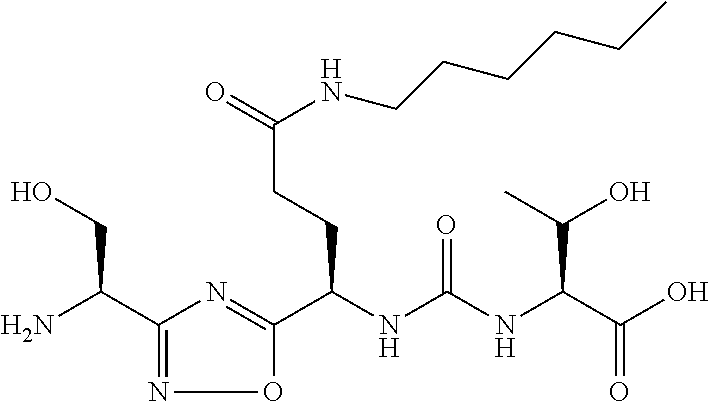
C(NC(NC(C(O)=O)C(O)C)=O)(C1=NC(C(N)CO)=NO1)CCC(NCCCCCC)=O
